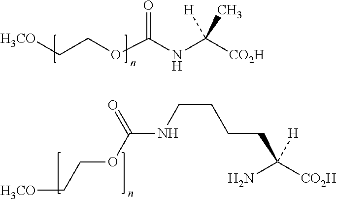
[H3CO]CCOC(NC([CO2H])([H])C)=O.[H3CO]CCOC(NCCCCC([CO2H])(N)[H])=O
